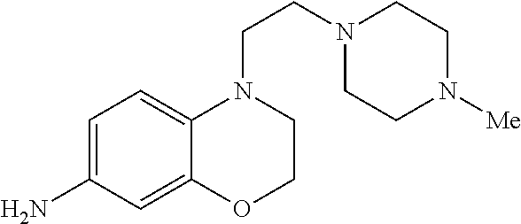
C1=C(N)C=C2C(=C1)N(CCN1CCN([Me])CC1)CCO2
